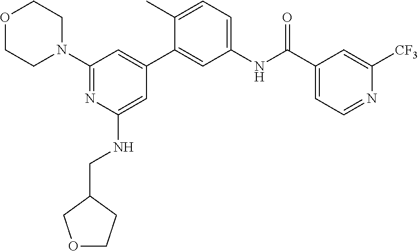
O1CCN(C2=NC(NCC3COCC3)=CC(C3=CC(NC(C4=CC=NC([CF3])=C4)=O)=CC=C3C)=C2)CC1
